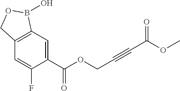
C1=C(C(OCC#CC(OC)=O)=O)C(F)=CC2=C1B(O)OC2
